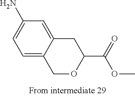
C1=C2C(=CC(N)=C1)CC(C(=O)OC)OC2
